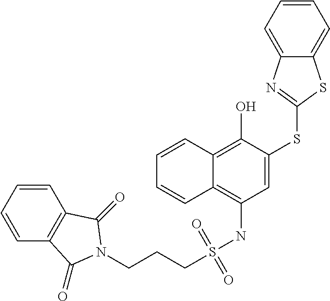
C1=C(SC2=NC3=CC=CC=C3S2)C(O)=C2C(=C1NS(CCCN1C(=O)C3=C(C=CC=C3)C1=O)(=O)=O)C=CC=C2
